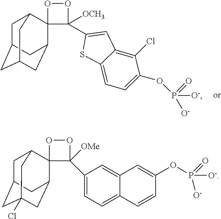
C1C2CC3CC(C4(C1C3)C([OCH3])(C1=CC3=C(Cl)C(OP(=O)([O-])[O-])=CC=C3S1)OO4)C2.C1C2CC3(Cl)CC(C4(C1C3)C([OMe])(C1=CC=C3C(=C1)C=C(OP([O-])(=O)[O-])C=C3)OO4)C2
